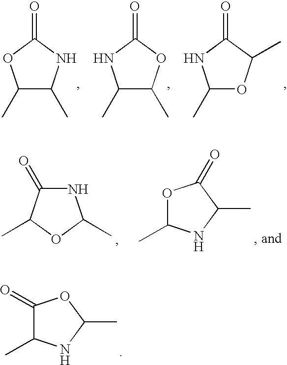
C1(C)C(C)NC(=O)O1.C1(C)C(C)OC(=O)N1.C1(C)OC(C)C(=O)N1.C1(=O)NC(C)OC1C.O1C(C)NC(C)C1=O.C1(=O)C(C)NC(C)O1
